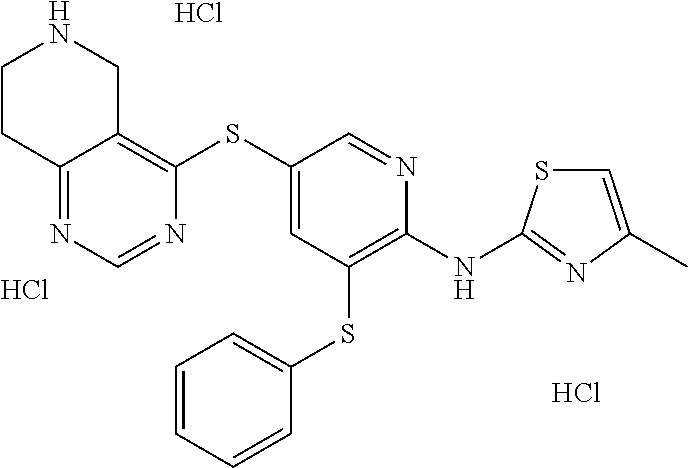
C1(SC2=CC(SC3=CC=CC=C3)=C(NC3=NC(C)=CS3)N=C2)=C2C(=NC=N1)CCNC2.Cl.Cl.Cl
